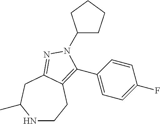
N1CCC2=C(C3=CC=C(F)C=C3)N(C3CCCC3)N=C2CC1C
